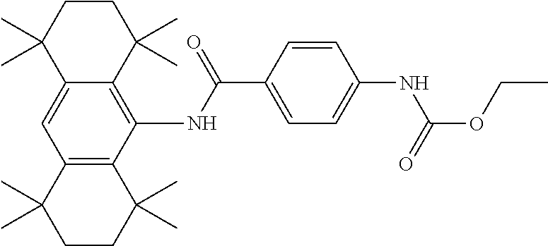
C12=C(C(NC(C3=CC=C(NC(OCC)=O)C=C3)=O)=C3C(=C1)C(C)(C)CCC3(C)C)C(C)(C)CCC2(C)C
